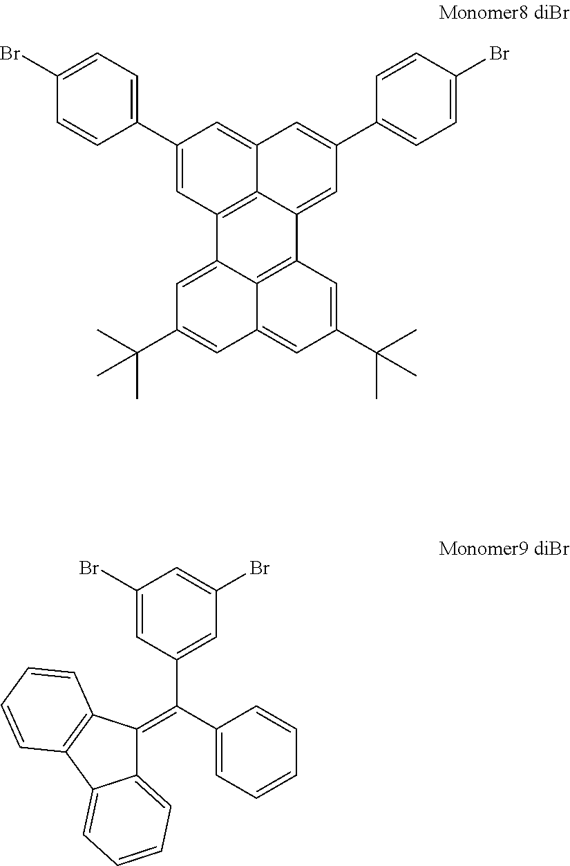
C1=C(Br)C=CC(C2=CC3=C4C(=C2)C=C(C2=CC=C(Br)C=C2)C=C4C2=C4C3=CC(C(C)(C)C)=CC4=CC(C(C)(C)C)=C2)=C1.C1(Br)=CC(C(C2=CC=CC=C2)=C2C3=CC=CC=C3C3=C2C=CC=C3)=CC(Br)=C1
